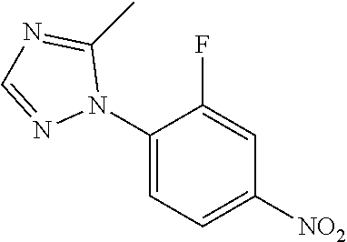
C1(N2C(C)=NC=N2)=CC=C([NO2])C=C1F
